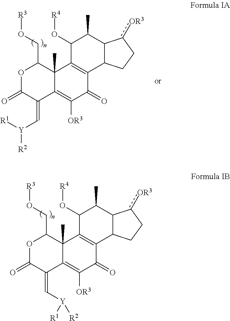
O1C(=O)C(=C[Y]([R1])[R2])C2=C([OR3])C(=O)C3=C(C2(C)C1CO[R3])C(O[R4])C(C)C1C3CCc1[OR3].O1C(=O)C(=C[Y]([R2])[R1])C2=C([OR3])C(=O)C3=C(C2(C)C1CO[R3])C(O[R4])C(C)C1C3CCc1[OR3]
